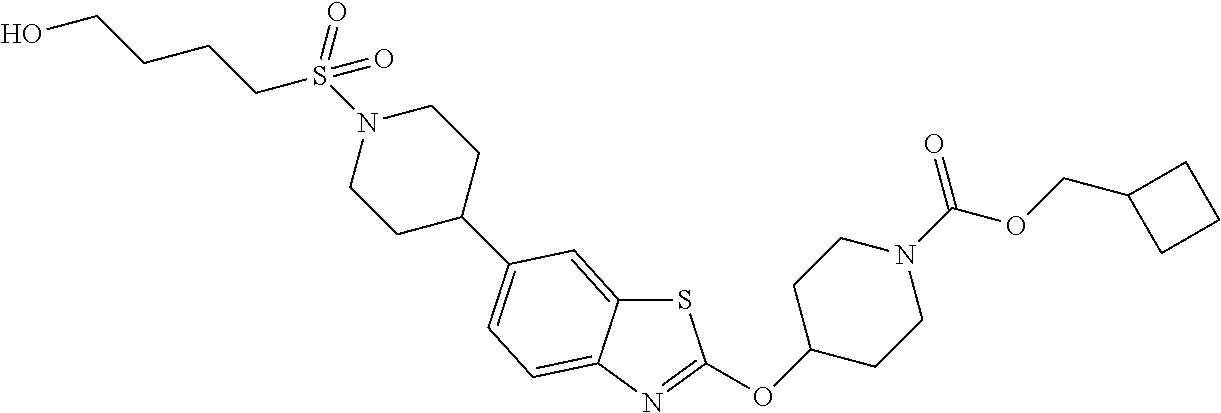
S1C2=CC(C3CCN(S(CCCCO)(=O)=O)CC3)=CC=C2N=C1OC1CCN(C(OCC2CCC2)=O)CC1
